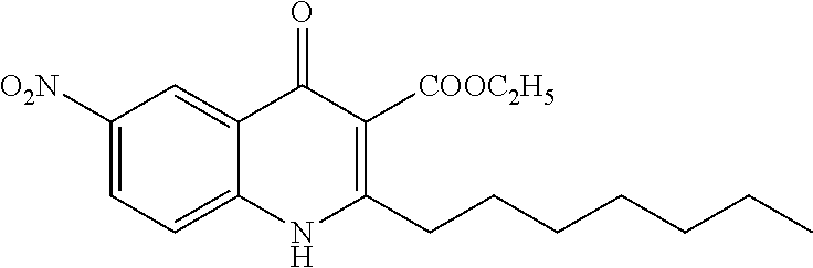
C1([O2N])=CC=C2C(=C1)C(=O)C([COOC2H5])=C(CCCCCCC)N2
